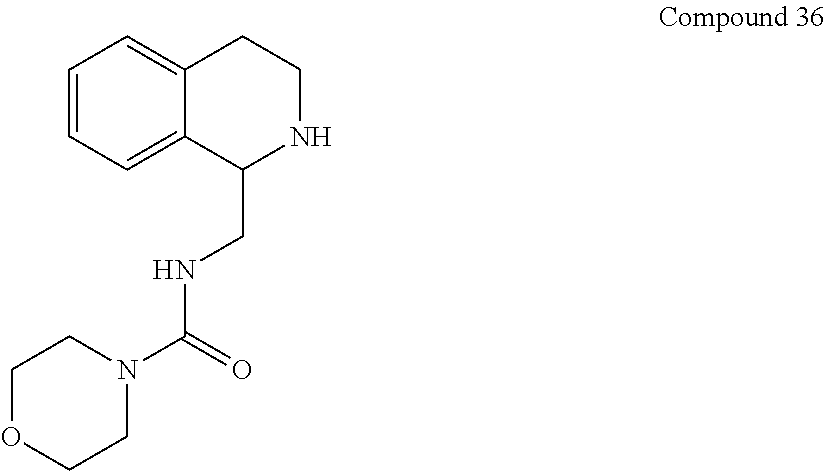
C1=CC=C2C(=C1)CCNC2CNC(N1CCOCC1)=O
